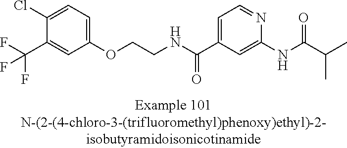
C1(Cl)=CC=C(OCCNC(C2=CC=NC(NC(=O)C(C)C)=C2)=O)C=C1C(F)(F)F
